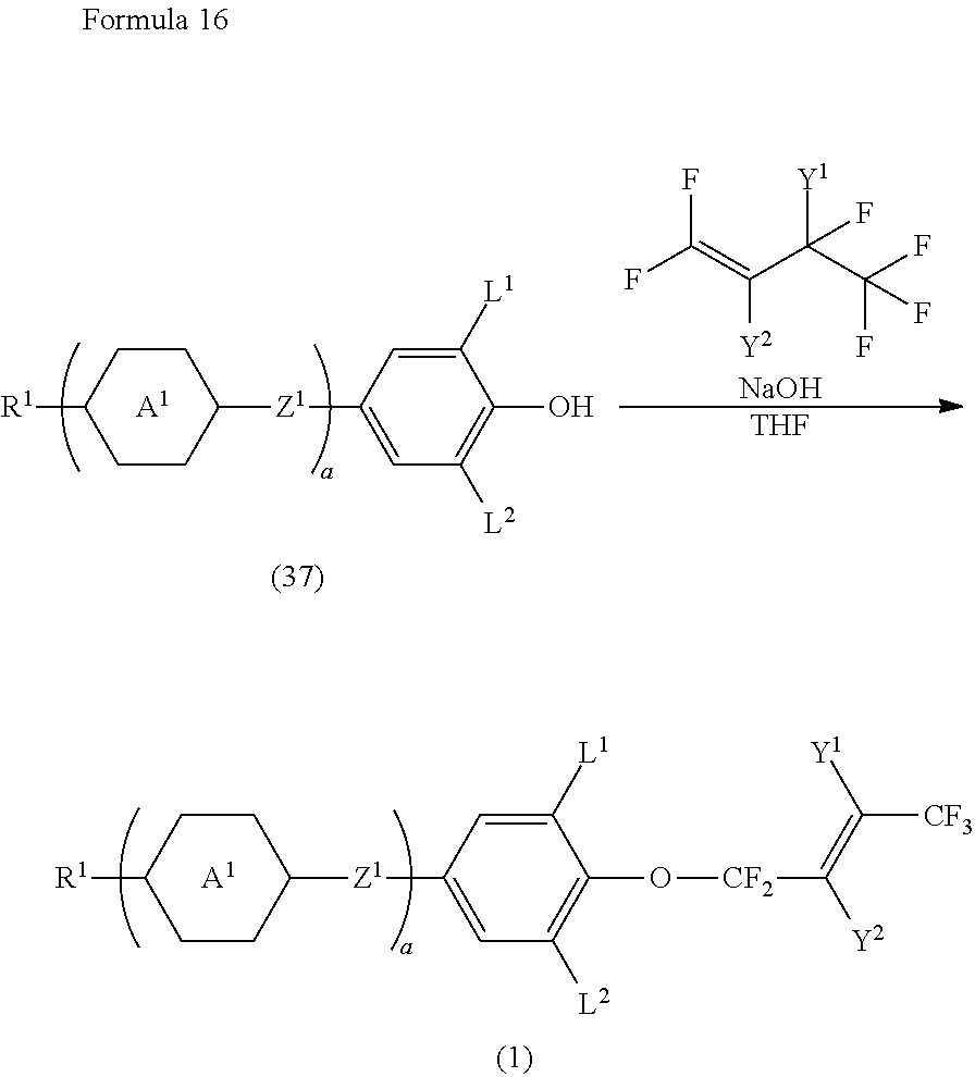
FC(=C([Y2])C([Y1])(F)C(F)(F)F)F.[NaOH].[THF].[R1]C1CCC([Z1]C2=CC([L2])=C(O)C([L1])=C2)CC1.[A1].[R1]C1CCC([Z1]C2=CC([L2])=C(O[CF2]C(=C([Y1])[CF3])[Y2])C([L1])=C2)CC1.[A1]
